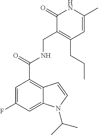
C1=C(F)C=C2C(=C1C(NCC1=C(CCC)C=C(C)NC1=O)=O)C=CN2C(C)C
